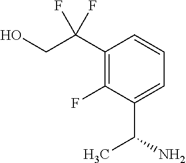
C1(C(CO)(F)F)=C(F)C(C(N)C)=CC=C1
